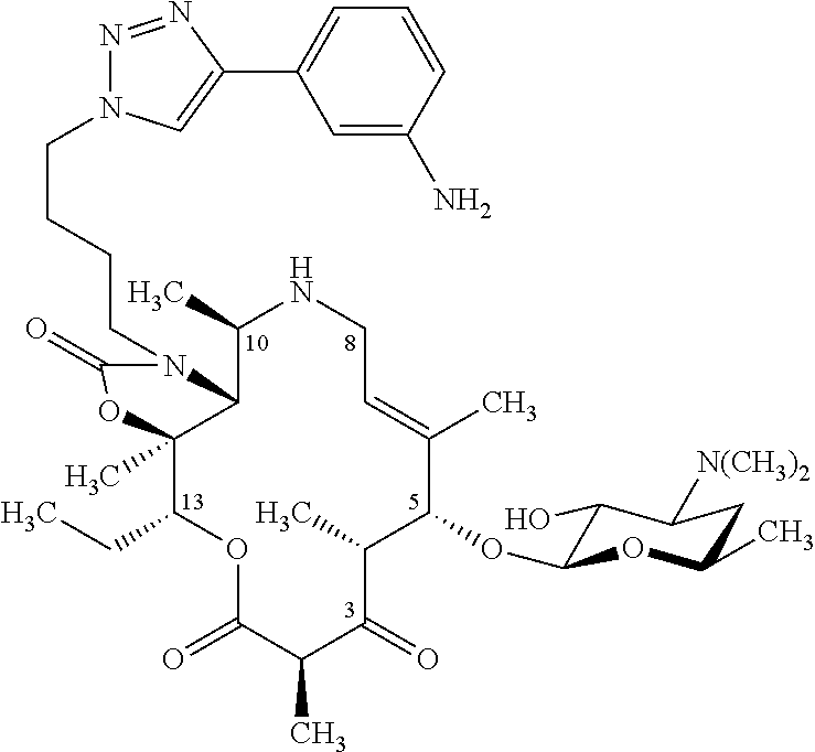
C12C(C)(C(CC)OC(=O)C(C)C(=O)C(C)C(OC3C(O)C([N(CH3)2])CC(C)O3)C(C)=CCNC1C)OC(=O)N2CCCCN1N=NC(C2=CC=CC(N)=C2)=C1
